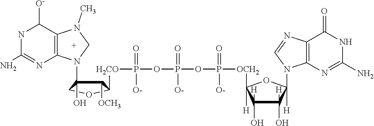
N1C(N)=NC2=C(C1[O-])N(C)CN2C1(O)C([OCH3])C([H2CO]P(OP(OP([OCH2]C2([H])C(O)([H])C(O)([H])C([H])(N3C4=C(C(=O)NC(N)=N4)N=C3)O2)(=O)[O-])(=O)[O-])(=O)[O-])OC1
